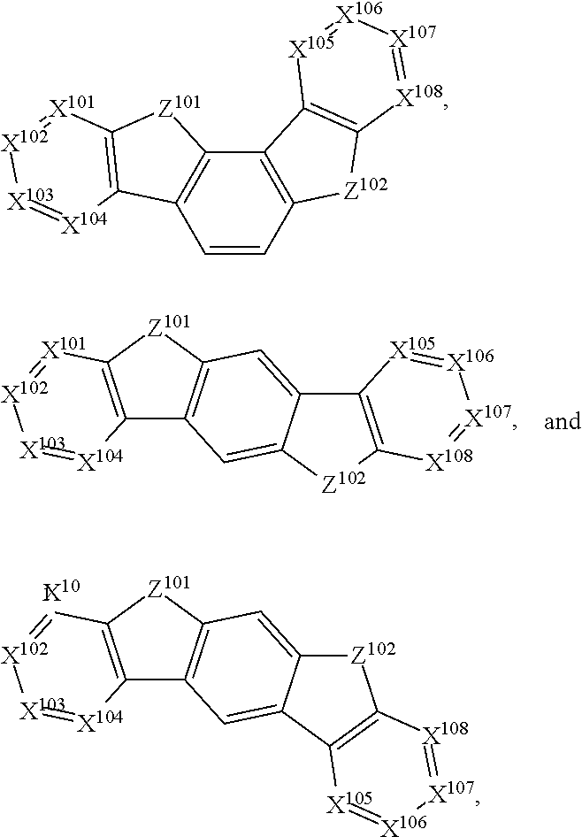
C12=C([Z101]C3=C1C=C1C(=C3)C3=C([Z102]1)[X108]=[X107][X106]=[X105]3)[X101]=[X102][X103]=[X104]2.C1=CC2=C(C3=C1C1=C([Z101]3)[X101]=[X102][X103]=[X104]1)C1=C([Z102]2)[X108]=[X107][X106]=[X105]1.C12=C([Z101]C3=C1C=C1C(=C3)[Z102]C3=C1[X105]=[X106][X107]=[X108]3)[X101]=[X102][X103]=[X104]2
